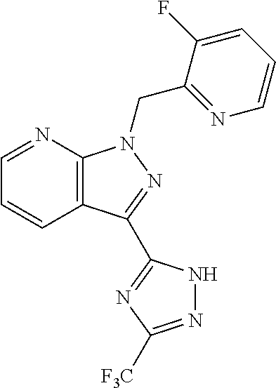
C12=C(N=CC=C1)N(CC1=NC=CC=C1F)N=C2C1=NC([F3C])=NN1
